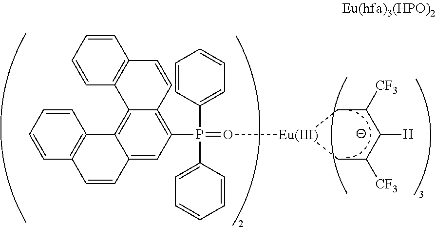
C1(P(C2=CC=CC=C2)(C2=CC=CC=C2)=O[Eu]2CC([CF3])C([H])C([CF3])C2)=C2C(=C3C(=C1)C=CC1=C3C=CC=C1)C1=C(C=C2)C=CC=C1
